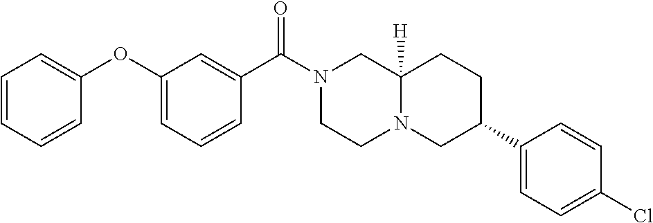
C1=CC=CC(OC2=CC=CC(C(N3CCN4C([H])(C3)CCC(C3=CC=C(Cl)C=C3)C4)=O)=C2)=C1
